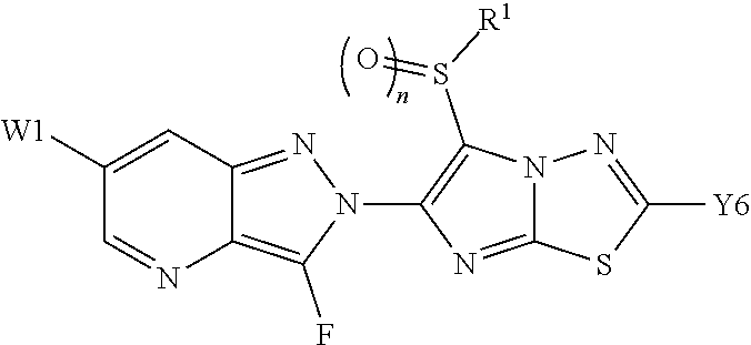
C1([W1])=CC2=NN(C3=C(S([R1])=O)N4C(=N3)SC([Y6])=N4)C(F)=C2N=C1
